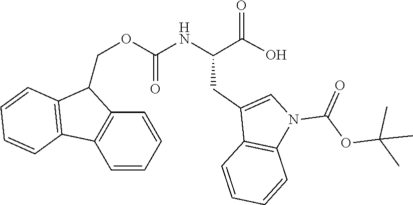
C1=CC2=C(C=C1)C(COC(NC(CC1=CN(C(OC(C)(C)C)=O)C3=C1C=CC=C3)C(=O)O)=O)C1=C2C=CC=C1
